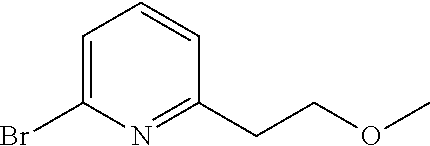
C1=C(Br)N=C(CCOC)C=C1
